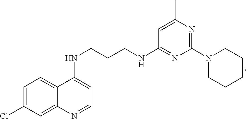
C1=C(Cl)C=C2C(=C1)C(NCCCNC1=NC(N3CCCCC3)=NC(C)=C1)=CC=N2
